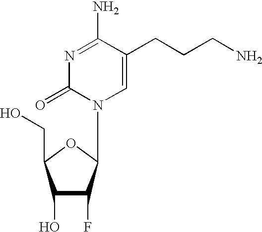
C1(O)C(F)C(N2C=C(CCCN)C(N)=NC2=O)OC1CO
